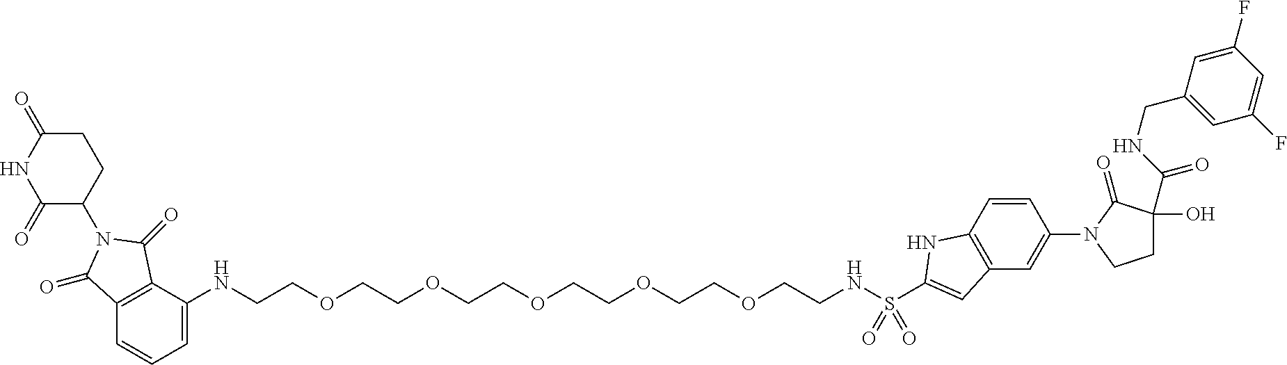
C12=C(C=CC=C1NCCOCCOCCOCCOCCOCCNS(C1=CC3=C(N1)C=CC(N1C(=O)C(O)(C(=O)NCC4=CC(F)=CC(F)=C4)CC1)=C3)(=O)=O)C(=O)N(C1CCC(=O)NC1=O)C2=O
